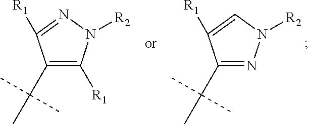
C1(C(C)(C)C)=C([R1])N([R2])N=C1[R1].C1(C(C)(C)C)=NN([R2])C=C1[R1]
